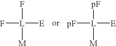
F[L]([E])(F)[M].[pF][L]([E])([pF])[M]
